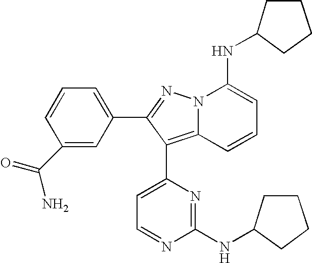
C1(C(=O)N)=CC(C2=NN3C(=C2C2=CC=NC(NC4CCCC4)=N2)C=CC=C3NC2CCCC2)=CC=C1
